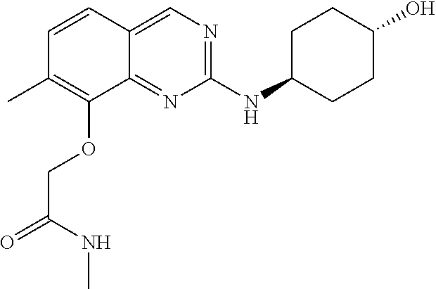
C1=CC2=CN=C(NC3CCC(O)CC3)N=C2C(OCC(=O)NC)=C1C
